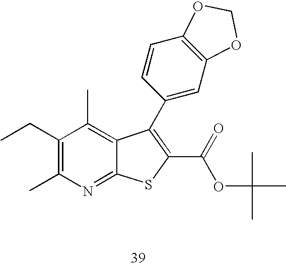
C1(CC)=C(C)N=C2C(=C1C)C(C1=CC3=C(C=C1)OCO3)=C(C(=O)OC(C)(C)C)S2
